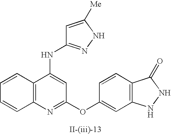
C12=C(N=C(OC3=CC4=C(C=C3)C(=O)NN4)C=C1NC1=NNC([Me])=C1)C=CC=C2
